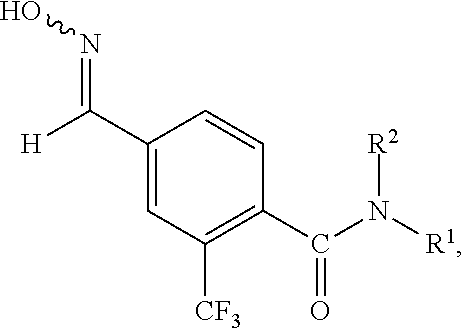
C(C1=CC([CF3])=C(C(N([R1])[R2])=O)C=C1)([H])=NO
